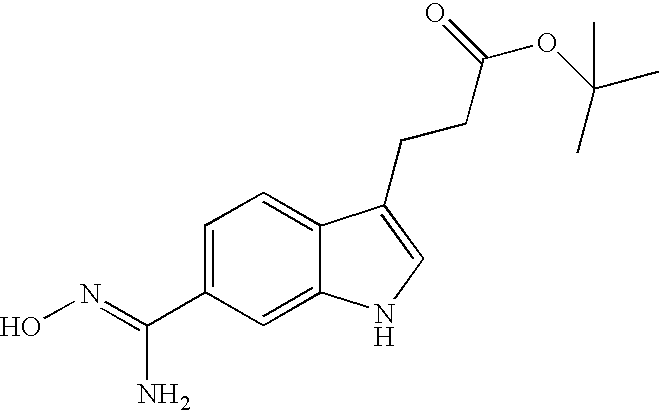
C1=C(C(=NO)N)C=C2C(=C1)C(CCC(OC(C)(C)C)=O)=CN2
